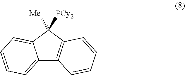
C12=CC=CC=C1C([Me])([PCy2])C1=C2C=CC=C1
